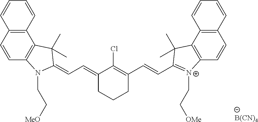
C1=CC2=C(C3=C1N(CC[MeO])C(=CC=C1CCCC(C=CC4=[N+](CC[OMe])C5=C(C6=C(C=C5)C=CC=C6)C4(C)C)=C1Cl)C3(C)C)C=CC=C2.[B(CN)4]
